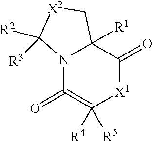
N12C(=O)=C([R4])([R5])[X1]C(=O)C1([R1])C[X2]C2([R3])[R2]
